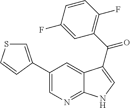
C1(C2=CSC=C2)=CN=C2C(=C1)C(C(C1=C(F)C=CC(F)=C1)=O)=CN2
